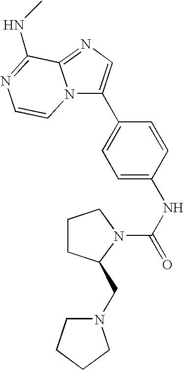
C1=C(C2=CN=C3N2C=CN=C3NC)C=CC(NC(N2CCCC2CN2CCCC2)=O)=C1
